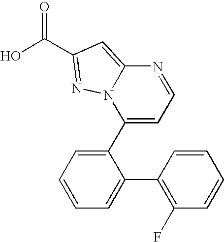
OC(=O)C1=NN2C(C3=CC=CC=C3C3=C(F)C=CC=C3)=CC=NC2=C1
